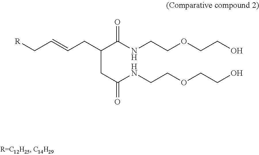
C(CC(NCCOCCO)=O)(C(NCCOCCO)=O)CC=CC[R]
